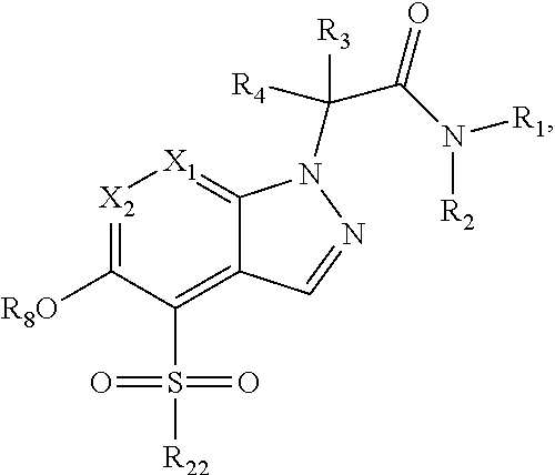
[X2]1=C([R8O])C(S([R22])(=O)=O)=C2C(=[X1]1)N(C([R4])(C(N([R1])[R2])=O)[R3])N=C2
